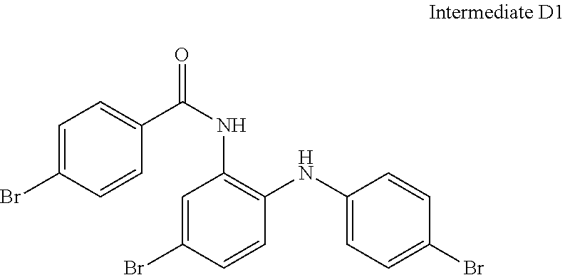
C1=C(Br)C=CC(C(NC2=C(NC3=CC=C(Br)C=C3)C=CC(Br)=C2)=O)=C1
